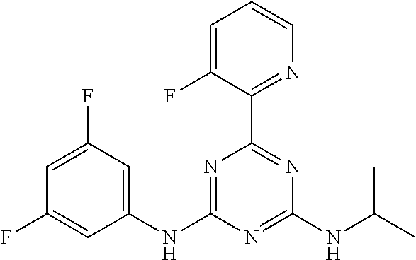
C1=C(F)C=C(NC2=NC(C3=NC=CC=C3F)=NC(NC(C)C)=N2)C=C1F
